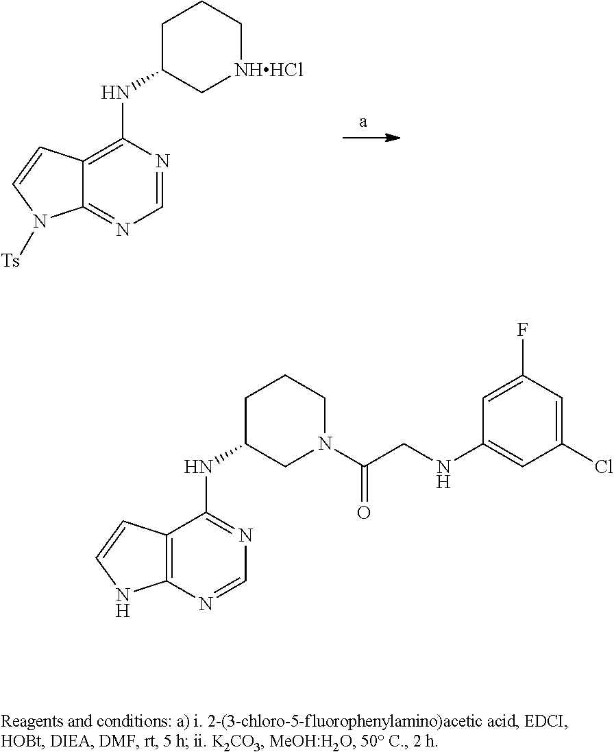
C1=NC(NC2C[NHHCl]CCC2)=C2C(=N1)N([Ts])C=C2.C1=NC2=C(C(NC3CN(C(CNC4=CC(Cl)=CC(F)=C4)=O)CCC3)=N1)C=CN2
